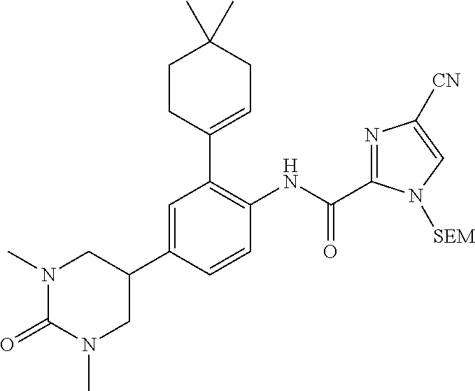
N1(C)C(=O)N(C)CC(C2=CC(C3=CCC(C)(C)CC3)=C(NC(=O)C3=NC([CN])=CN3[SEM])C=C2)C1
